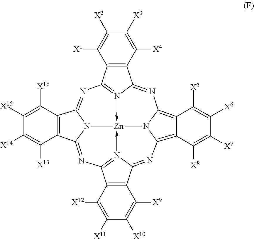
C12=N3->[Zn]45-N6=C(C7=C(C6=NC6=C8C(=C(N=C3C3=C1C([X12])=C([X11])C([X10])=C3[X9])N64)C([X8])=C([X7])C([X6])=C8[X5])C([X4])=C([X3])C([X2])=C7[X1])N=C1C3=C(C(=N2)N15)C([X13])=C([X14])C([X15])=C3[X16]
